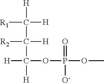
[R1]C([H])([H])C([R2])([H])C([H])(OP(OC)(=O)[O-])[H]
